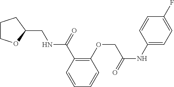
C1COC(CNC(C2=C(OCC(NC3=CC=C(F)C=C3)=O)C=CC=C2)=O)C1
